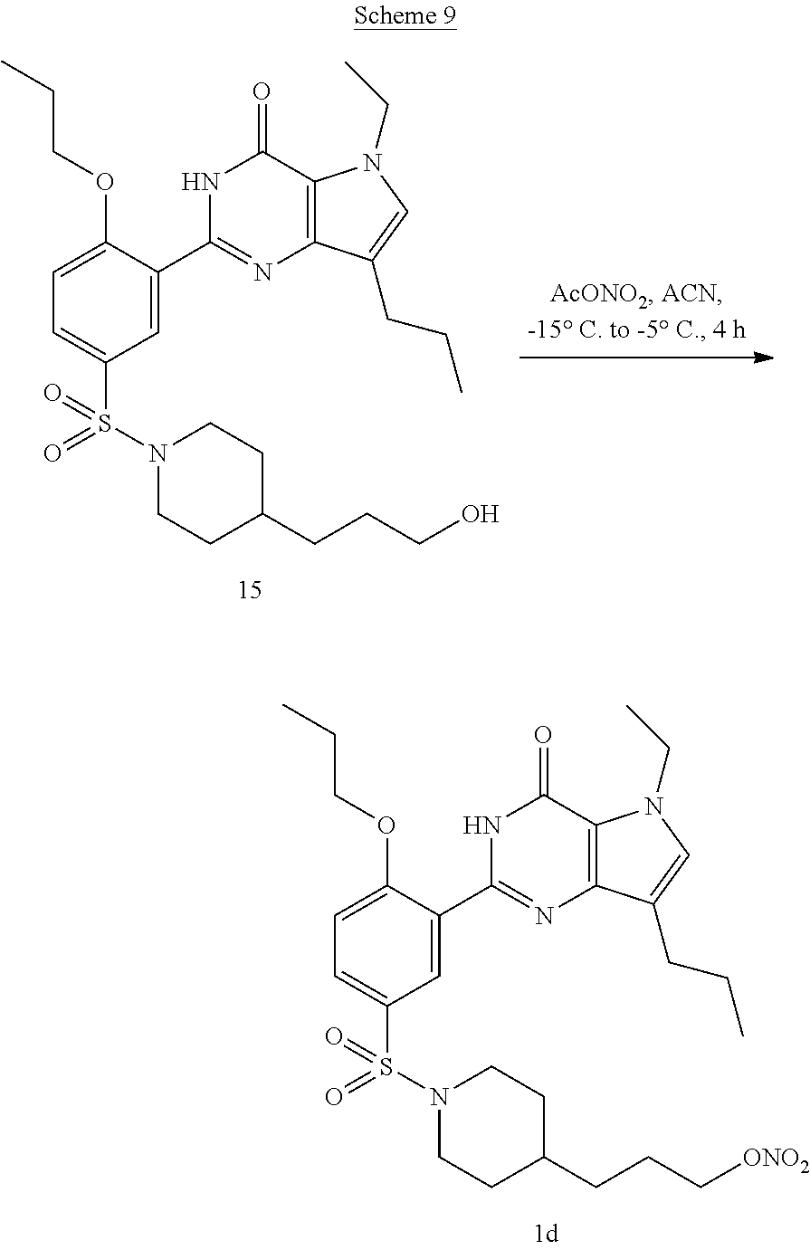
N1C(C2=CC(S(N3CCC(CCCO)CC3)(=O)=O)=CC=C2OCCC)=NC2=C(C1=O)N(CC)C=C2CCC.N1C(C2=CC(S(N3CCC(CCC[ONO2])CC3)(=O)=O)=CC=C2OCCC)=NC2=C(C1=O)N(CC)C=C2CCC
